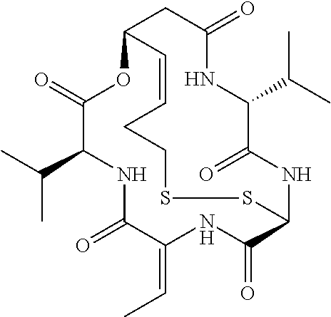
N1C(=O)C(=CC)NC(=O)C2NC(=O)C(C(C)C)NC(=O)CC(OC(=O)C1C(C)C)C=CCCSS2
